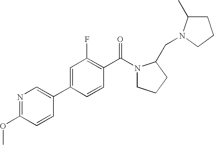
C1(OC)=NC=C(C2=CC(F)=C(C(=O)N3CCCC3CN3C(C)CCC3)C=C2)C=C1
